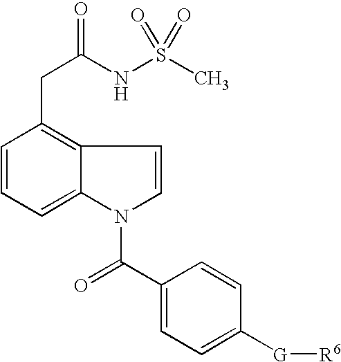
C1=CC=C2C(=C1CC(=O)NS(C)(=O)=O)C=CN2C(C1=CC=C([G][R6])C=C1)=O
